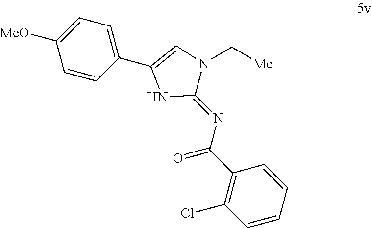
C1([MeO])=CC=C(C2=CN(C[Me])C(=NC(C3=C(Cl)C=CC=C3)=O)N2)C=C1
